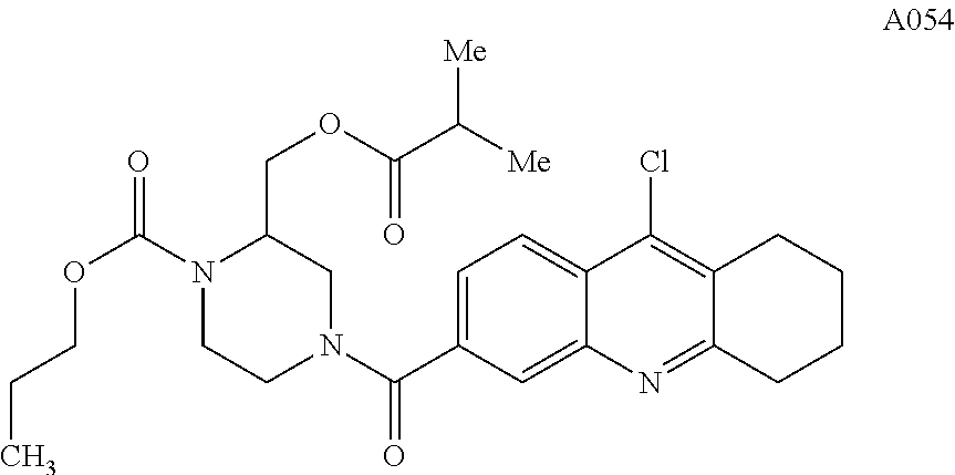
C1=C(C(N2CC(COC(C([Me])[Me])=O)N(C(=O)OCCC)CC2)=O)C=C2C(=C1)C(Cl)=C1C(=N2)CCCC1
